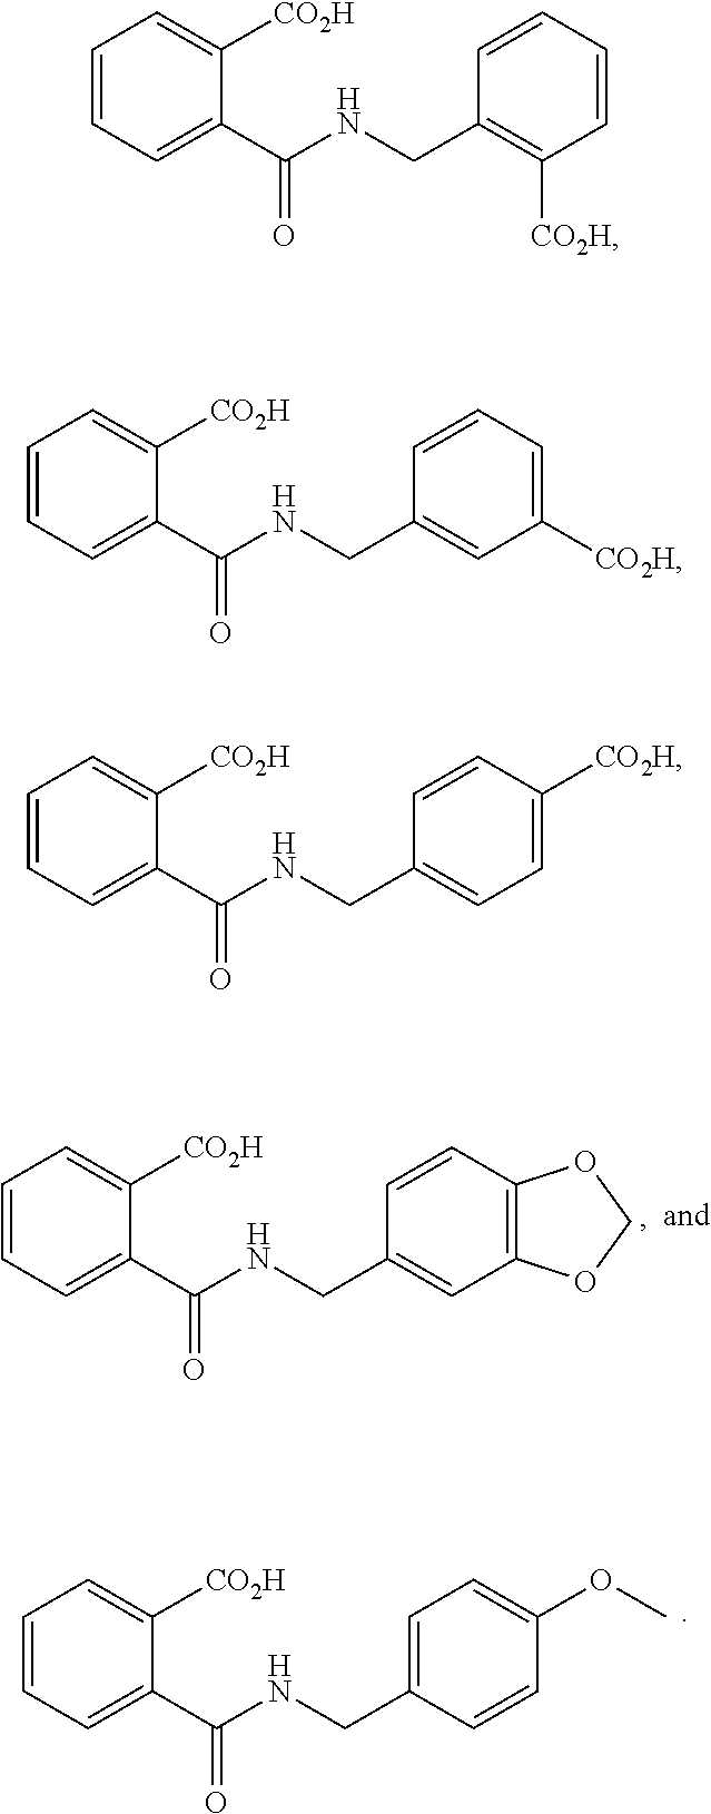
C1=CC=C(C(NCC2=C([CO2H])C=CC=C2)=O)C([CO2H])=C1.C1=CC=C(C(NCC2=CC3=C(C=C2)OCO3)=O)C([CO2H])=C1.C1=CC=C(C(NCC2=CC=C(OC)C=C2)=O)C([CO2H])=C1.C1=CC=C(C(NCC2=CC([CO2H])=CC=C2)=O)C([CO2H])=C1.C1=CC=C(C(NCC2=CC=C([CO2H])C=C2)=O)C([CO2H])=C1
